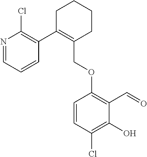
C1C(C2=C(Cl)N=CC=C2)=C(COC2=C(C=O)C(O)=C(Cl)C=C2)CCC1
